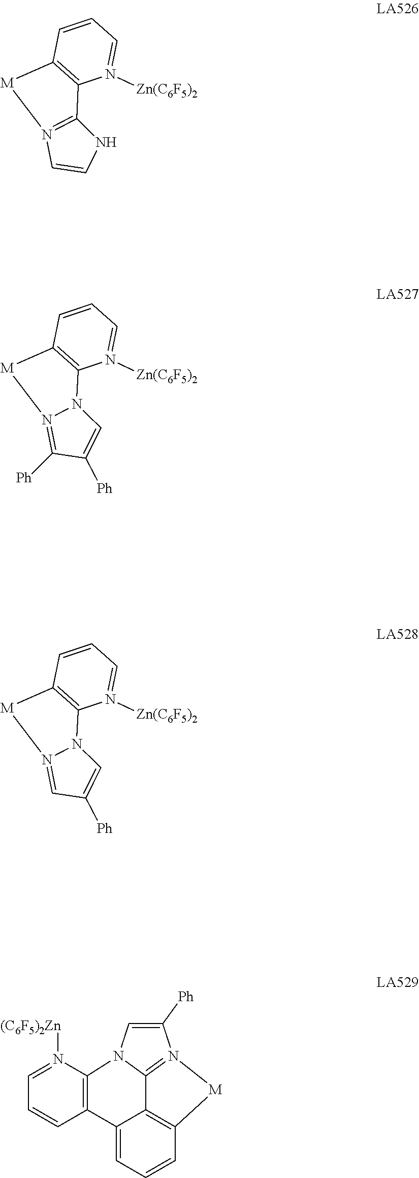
C12=C(C3=N([M]1)C=CN3)N([Zn(C6F5)2])=CC=C2.C1([Ph])=CN2C3=C(C=CC=N3[(C6F5)2Zn])C3=CC=CC4=C3C2=N1[M]4.C12=C(N3N(=C([Ph])C([Ph])=C3)[M]1)N([Zn(C6F5)2])=CC=C2.C12=C(N3N(=CC([Ph])=C3)[M]1)N([Zn(C6F5)2])=CC=C2
